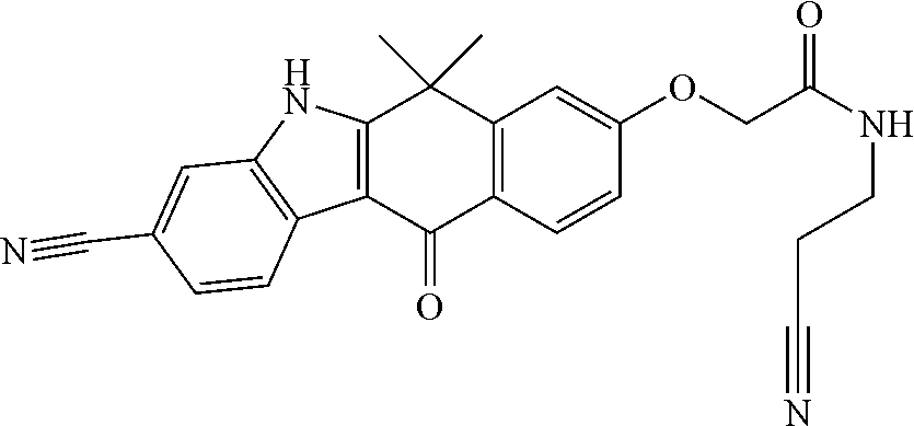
C12=C(C=CC(OCC(=O)NCCC#N)=C1)C(=O)C1=C(C2(C)C)NC2=C1C=CC(C#N)=C2
